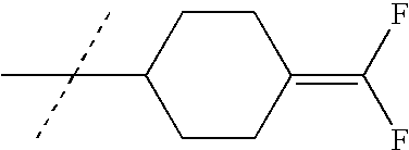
CC(C1CCC(=C(F)F)CC1)(C)C
